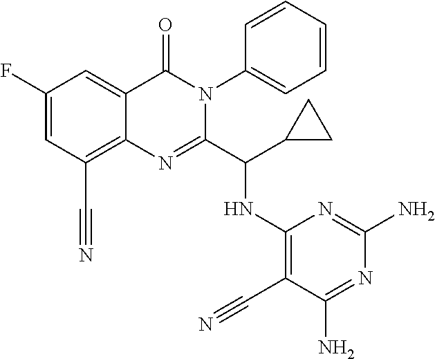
C1(F)=CC(C#N)=C2C(=C1)C(=O)N(C1=CC=CC=C1)C(C(NC1=C(C#N)C(N)=NC(N)=N1)C1CC1)=N2
